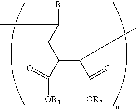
C(C(C([OR2])=O)C)(CC(C)[R])C([OR1])=O
